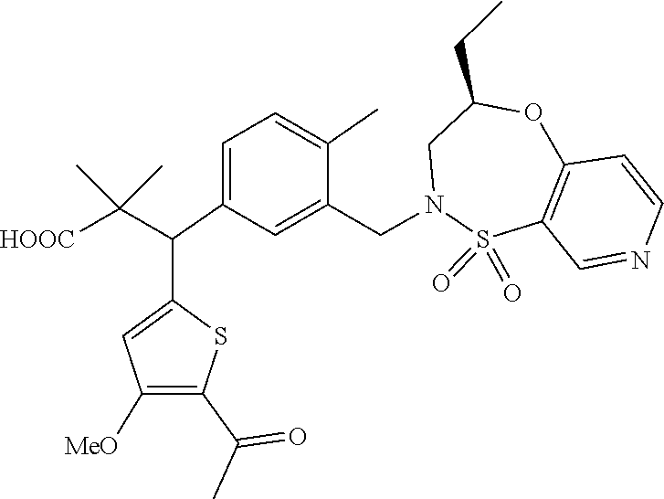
S1(=O)(=O)C2=C(C=CN=C2)OC(CC)CN1CC1=CC(C(C(C)(C)[HOOC])C2=CC([MeO])=C(C(=O)C)S2)=CC=C1C
